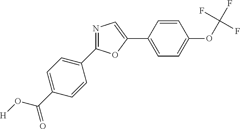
N1=C(C2=CC=C(C(O[H])=O)C=C2)OC(C2=CC=C(OC(F)(F)F)C=C2)=C1
